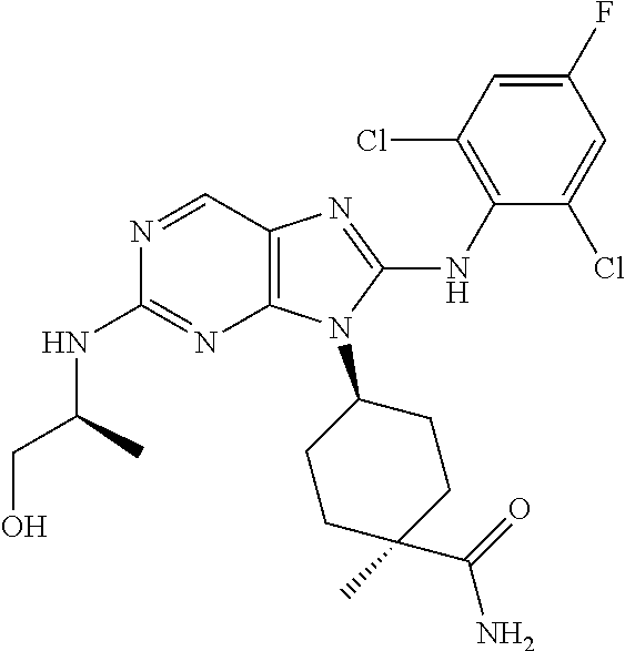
N1=CC2=C(N=C1NC(CO)C)N(C1CCC(C)(C(=O)N)CC1)C(NC1=C(Cl)C=C(F)C=C1Cl)=N2
